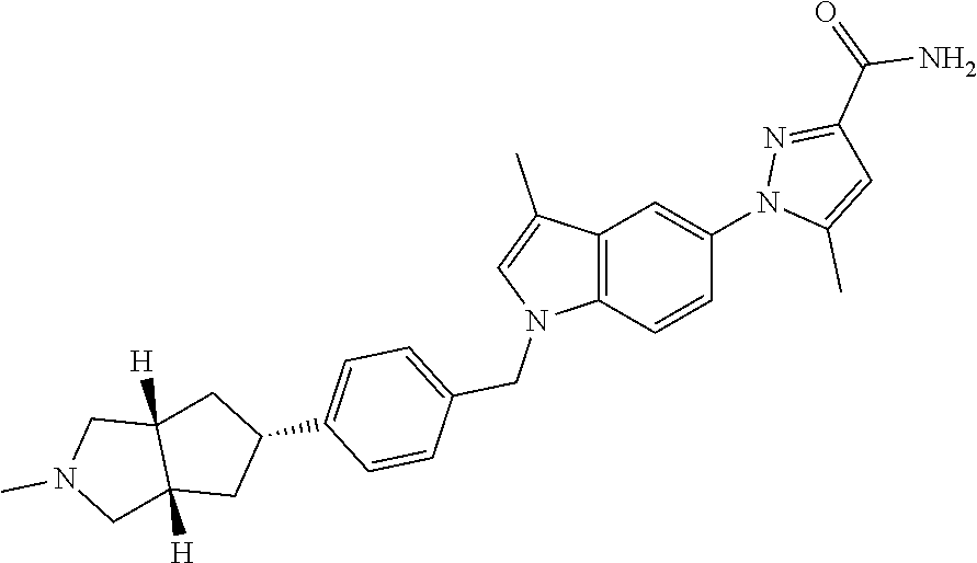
C12=C(C=CC(N3C(C)=CC(C(=O)N)=N3)=C1)N(CC1=CC=C(C3CC4([H])C([H])(C3)CN(C)C4)C=C1)C=C2C
